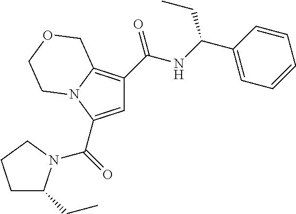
C1=C(C(=O)N2C(CC)CCC2)N2C(=C1C(NC(C1=CC=CC=C1)CC)=O)COCC2
